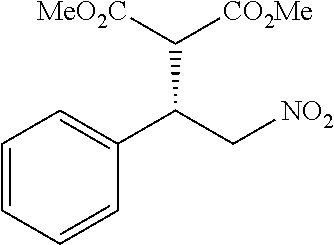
C1=CC=CC(C(C[NO2])C([CO2Me])[MeO2C])=C1
